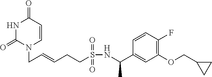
N1C(=O)N(CC=CCCS(NC(C2=CC(OCC3CC3)=C(F)C=C2)C)(=O)=O)C=CC1=O
